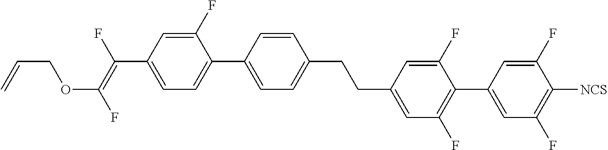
C(C1=CC(F)=C(C2=CC(F)=C([NCS])C(F)=C2)C(F)=C1)CC1=CC=C(C2=CC=C(C(=C(F)OCC=C)F)C=C2F)C=C1
